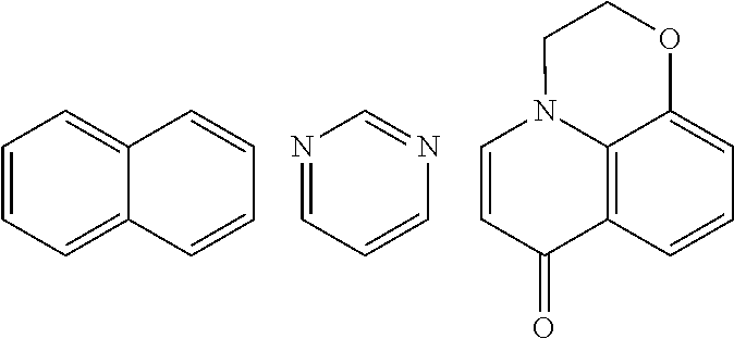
C12=C3C=CC=C1OCCN2C=CC3=O.C12=CC=CC=C1C=CC=C2.N1=CN=CC=C1
